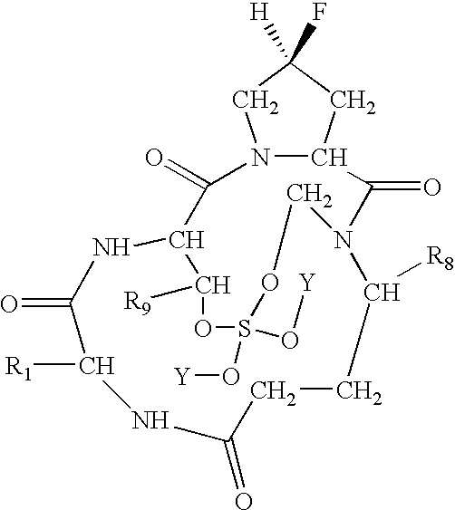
N12C(C(=O)N3C([R8])CCC(=O)NC([R1])C(=O)NC(C1=O)C([R9])OS(O[Y])(O[Y])OC3)CC(F)([H])C2
